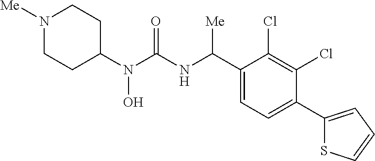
C1(N(C(NC(C2=CC=C(C3=CC=CS3)C(Cl)=C2Cl)[Me])=O)O)CCN([Me])CC1
